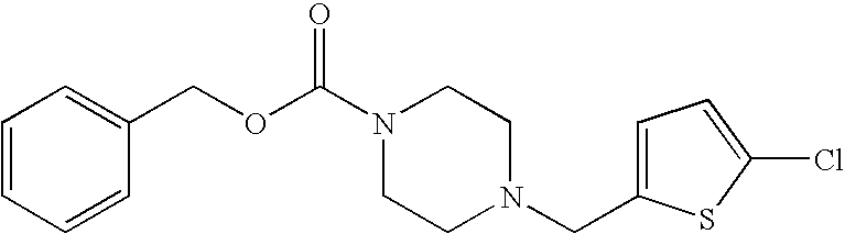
C(OC(N1CCN(CC2=CC=C(Cl)S2)CC1)=O)C1=CC=CC=C1
